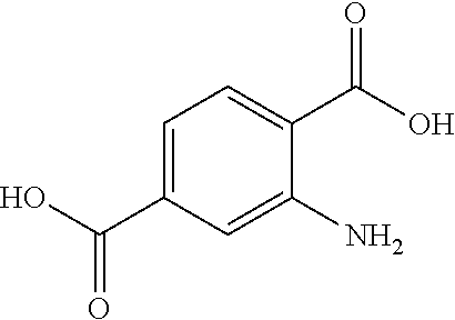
OC(C1=CC=C(C(O)=O)C(N)=C1)=O
